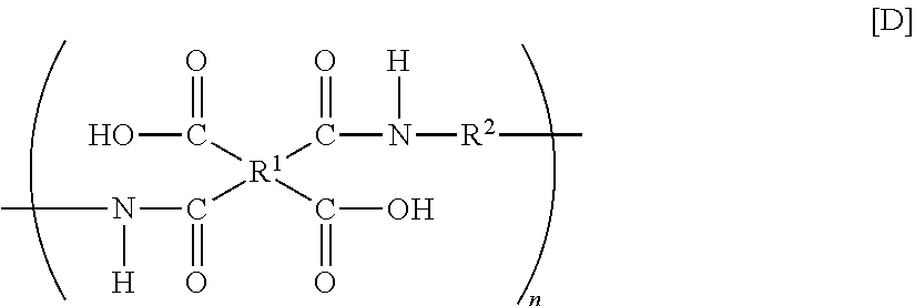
OC([R1](C(N([R2]C)[H])=O)(C(N([H])C)=O)C(O)=O)=O
